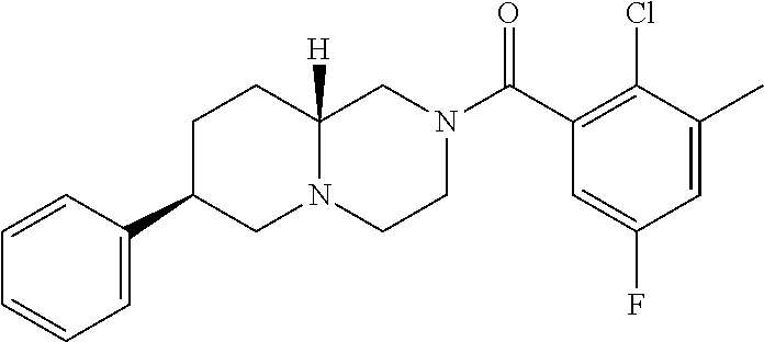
C1=C(C)C(Cl)=C(C(N2CCN3C([H])(C2)CCC(C2=CC=CC=C2)C3)=O)C=C1F
